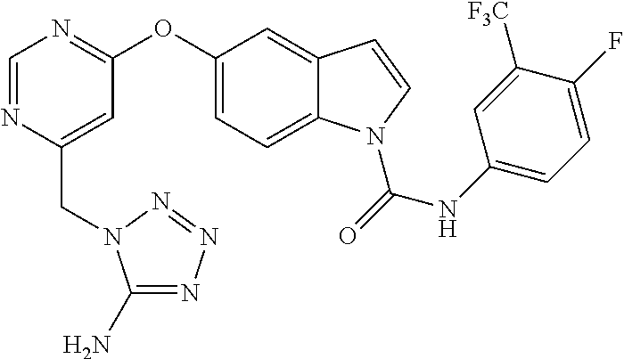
C1=NC(CN2C(N)=NN=N2)=CC(OC2=CC=C3C(=C2)C=CN3C(=O)NC2=CC=C(F)C([F3C])=C2)=N1
